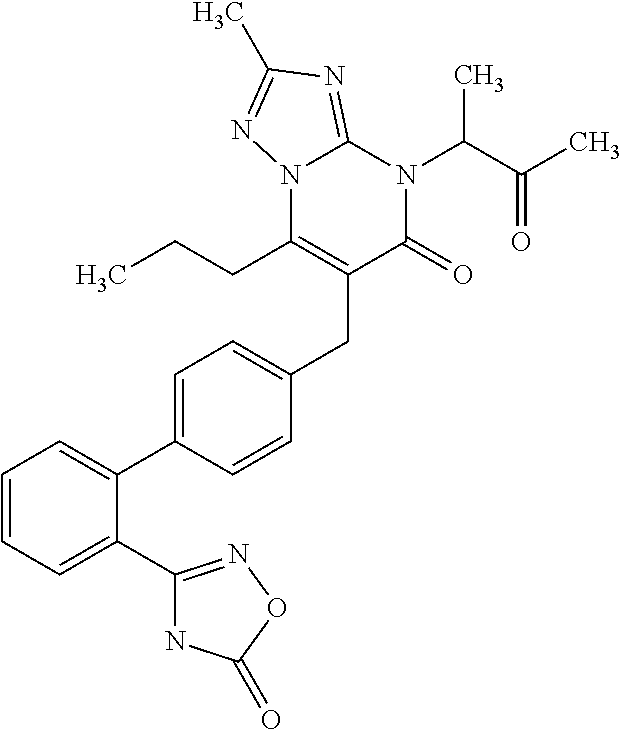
C1=CC=C(C2=NOC(=O)N2)C(C2=CC=C(CC3=C(CCC)N4C(=NC(C)=N4)N(C(C(C)=O)C)C3=O)C=C2)=C1
